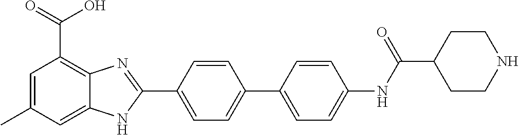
C1=C(C2=NC3=C(C(=O)O)C=C(C)C=C3N2)C=CC(C2=CC=C(NC(C3CCNCC3)=O)C=C2)=C1
